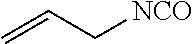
C=CC[NCO]
